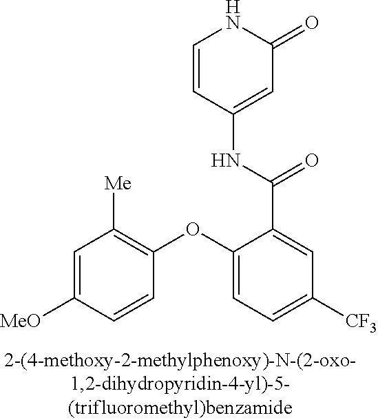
C1=CC(NC(C2=CC([CF3])=CC=C2OC2=C([Me])C=C([MeO])C=C2)=O)=CC(=O)N1
